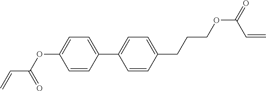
C(=C)C(OC1=CC=C(C2=CC=C(CCCOC(C=C)=O)C=C2)C=C1)=O
